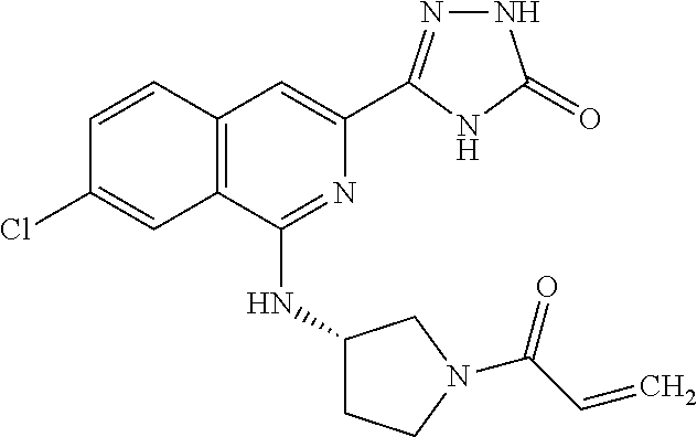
C1=CC2=C(C=C1Cl)C(NC1CCN(C(C=C)=O)C1)=NC(C1=NNC(=O)N1)=C2
